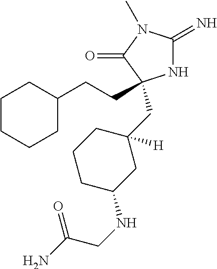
N1C(=N)N(C)C(=O)C1(CCC1CCCCC1)CC1([H])CCCC(NCC(N)=O)C1
